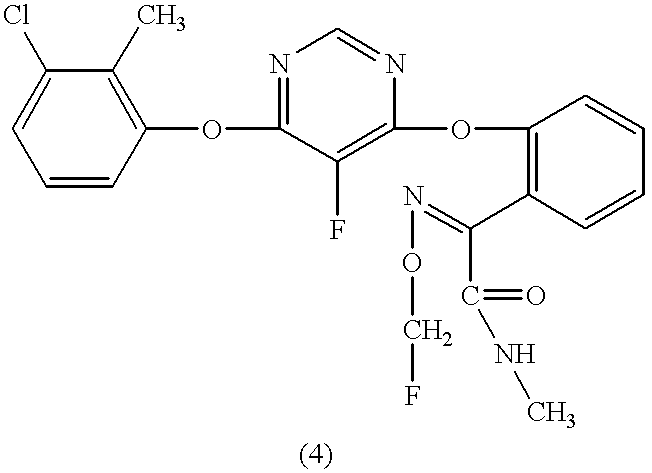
O(C1=NC=NC(OC2=C(C(=NOCF)C(=O)NC)C=CC=C2)=C1F)C1=C(C)C(Cl)=CC=C1
